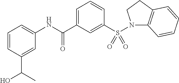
N1(S(C2=CC(C(NC3=CC=CC(C(O)C)=C3)=O)=CC=C2)(=O)=O)C2=C(CC1)C=CC=C2
